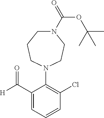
[H]C(C1=CC=CC(Cl)=C1N1CCN(C(=O)OC(C)(C)C)CCC1)=O
